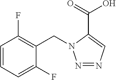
N1=NC=C(C(=O)O)N1CC1=C(F)C=CC=C1F
